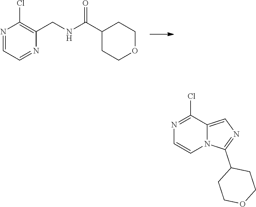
N1=CC=NC(CNC(C2CCOCC2)=O)=C1Cl.N1=C(Cl)C2=CN=C(C3CCOCC3)N2C=C1
